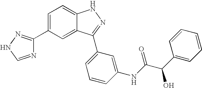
C1=C(C2=NNC=N2)C=C2C(=C1)NN=C2C1=CC=CC(NC(=O)C(C2=CC=CC=C2)O)=C1
